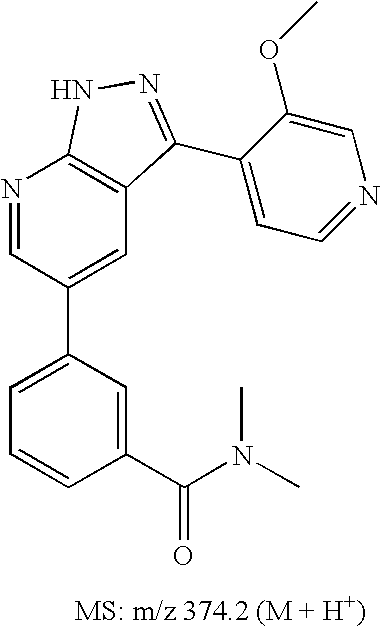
N1=CC(C2=CC=CC(C(N(C)C)=O)=C2)=CC2=C1NN=C2C1=CC=NC=C1OC
